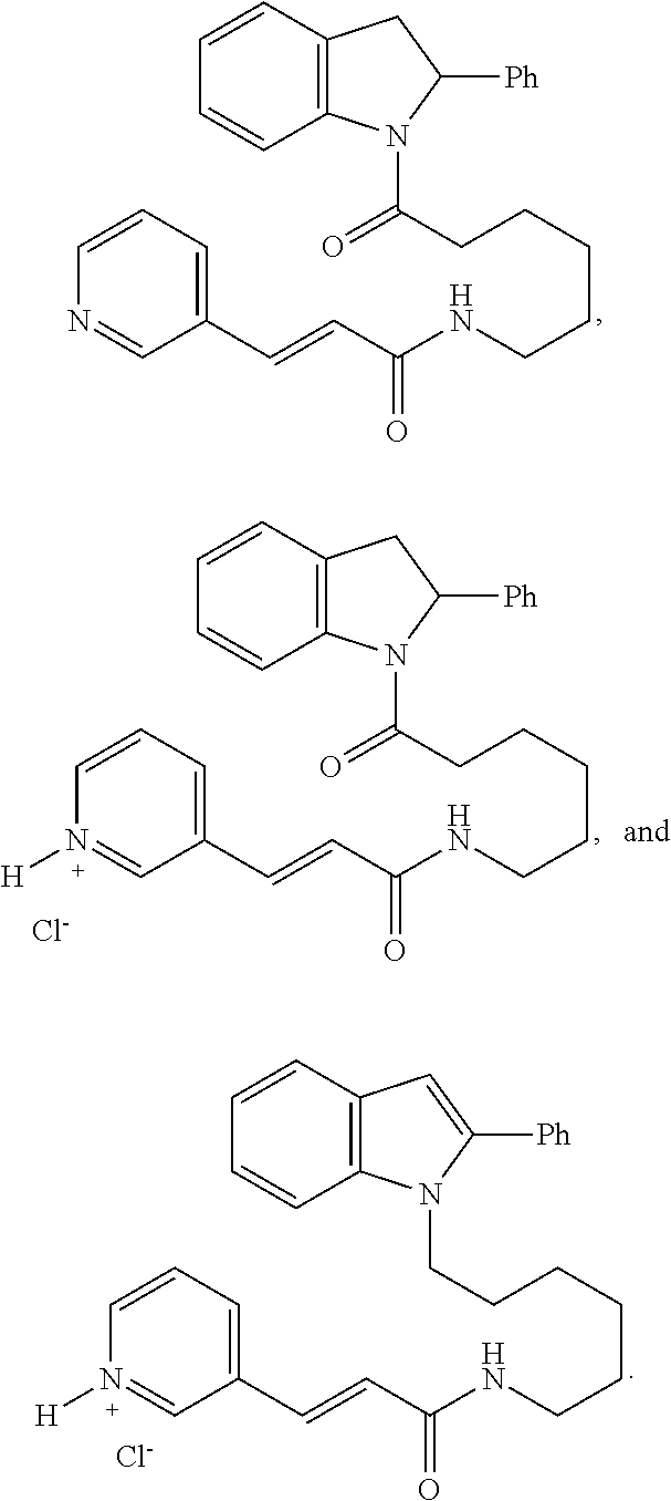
C1(C=CC(NCCCCCC(N2C3=C(C=CC=C3)CC2[Ph])=O)=O)=CC=CN=C1.C1(C=CC(NCCCCCCN2C3=C(C=CC=C3)C=C2[Ph])=O)=CC=CN([H])=C1.[Cl-].C1(C=CC(NCCCCCC(N2C3=C(C=CC=C3)CC2[Ph])=O)=O)=CC=CN([H])=C1.[Cl-]
